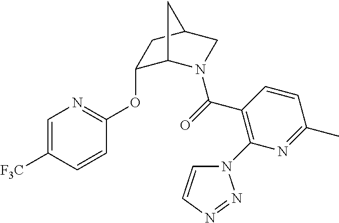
C1(C(=O)N2C3C(OC4=NC=C([F3C])C=C4)CC(C2)C3)=C(N2C=CN=N2)N=C(C)C=C1
